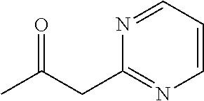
CC(CC1=NC=CC=N1)=O
